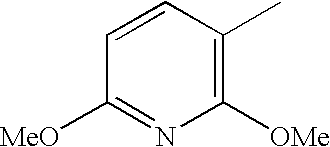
C1([OMe])=C(C)C=CC([MeO])=N1
